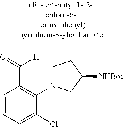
C1=CC=C(Cl)C(N2CCC([NHBoc])C2)=C1C([H])=O
